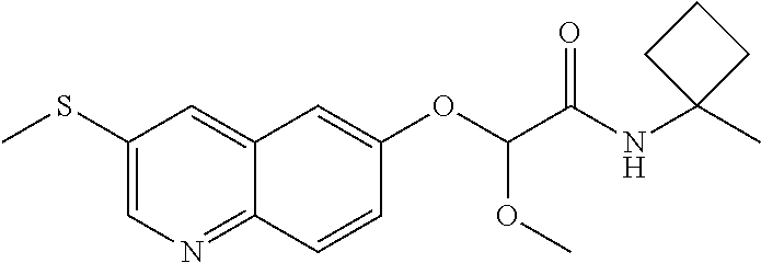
C1(SC)=CN=C2C(=C1)C=C(OC(C(NC1(C)CCC1)=O)OC)C=C2
